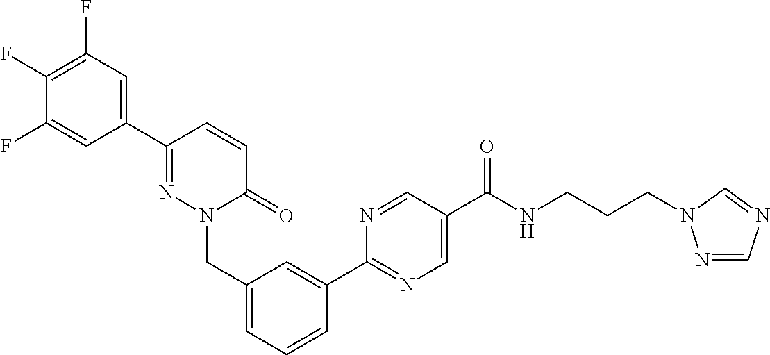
C1=C(C2=NC=C(C(NCCCN3N=CN=C3)=O)C=N2)C=CC=C1CN1N=C(C2=CC(F)=C(F)C(F)=C2)C=CC1=O
